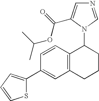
C1CCC2=C(C1N1C=NC=C1C(=O)OC(C)C)C=CC(C1=CC=CS1)=C2
